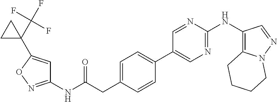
C1(NC(=O)CC2=CC=C(C3=CN=C(NC4=C5N(N=C4)CCCC5)N=C3)C=C2)=NOC(C2(C(F)(F)F)CC2)=C1
